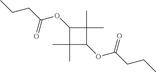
C1(OC(=O)CCC)C(C)(C)C(OC(=O)CCC)C1(C)C
